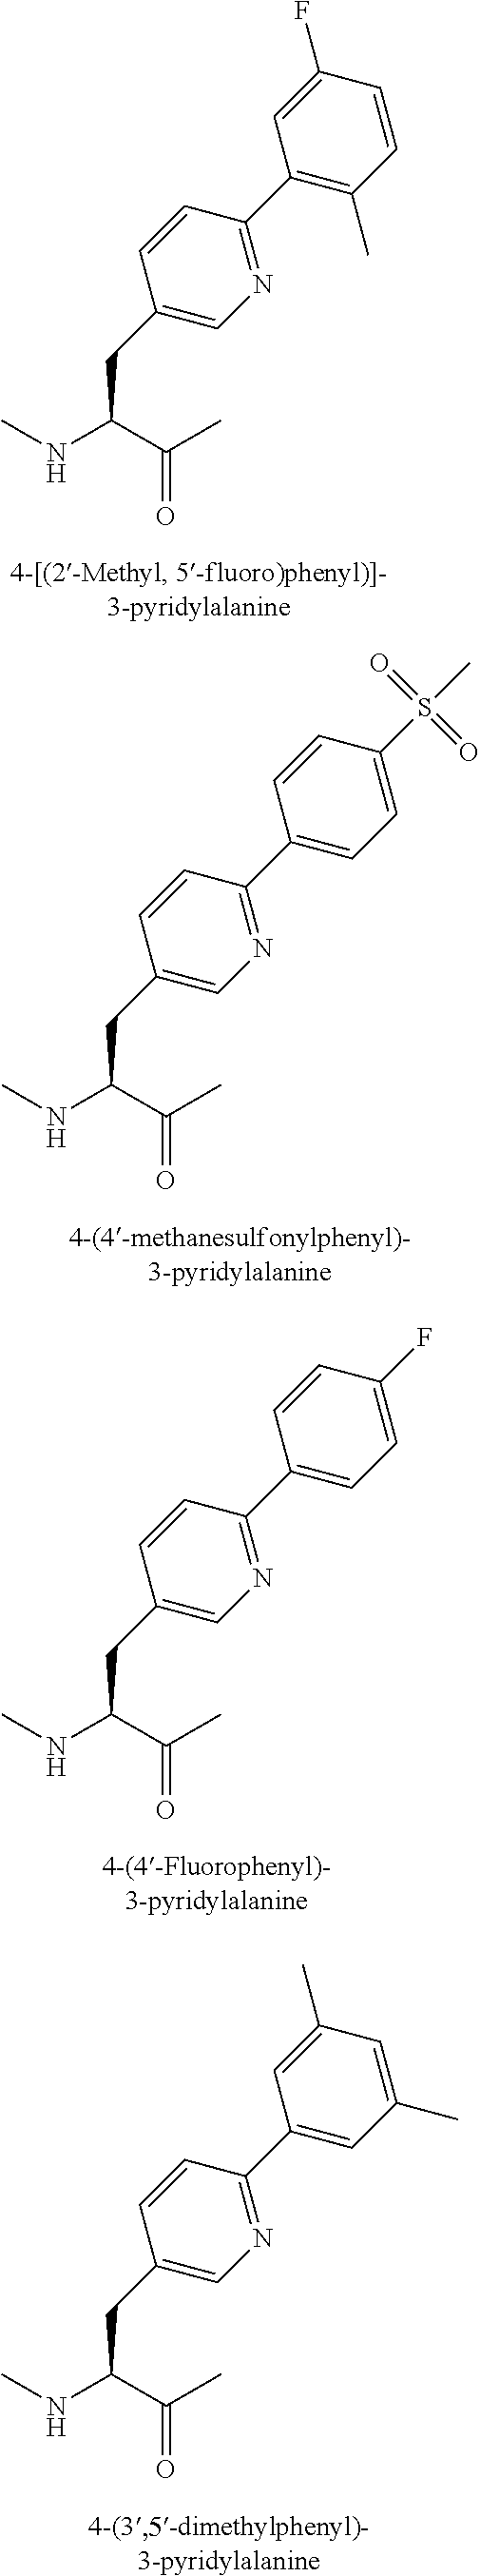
C1=C(F)C=CC(C)=C1C1=NC=C(CC(C(C)=O)NC)C=C1.C1=CC(S(C)(=O)=O)=CC=C1C1=NC=C(CC(C(C)=O)NC)C=C1.C1=CC(F)=CC=C1C1=NC=C(CC(C(C)=O)NC)C=C1.C1=C(C)C=C(C)C=C1C1=NC=C(CC(C(C)=O)NC)C=C1
